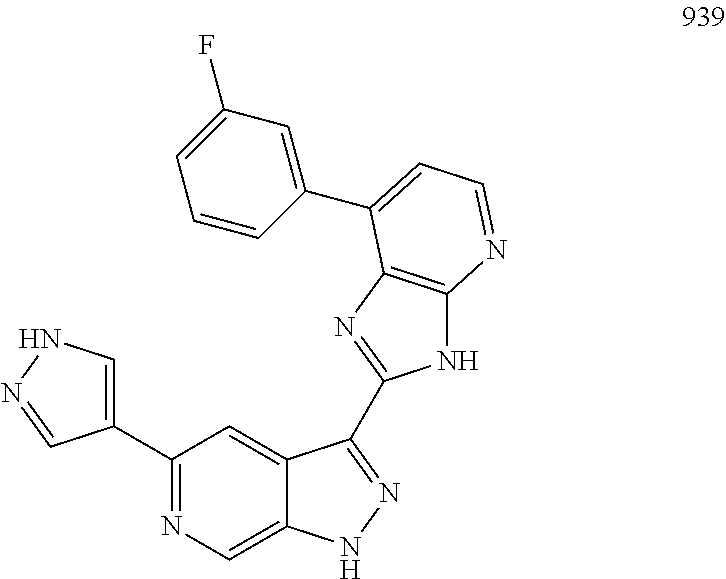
C1(C2=CNN=C2)=NC=C2C(=C1)C(C1=NC3=C(N1)N=CC=C3C1=CC(F)=CC=C1)=NN2
